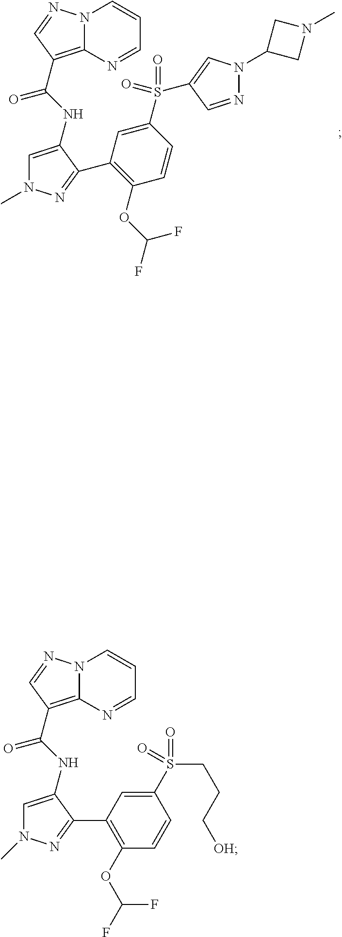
N12C(=C(C(NC3=CN(C)N=C3C3=C(OC(F)F)C=CC(S(=O)(=O)C4=CN(C5CN(C)C5)N=C4)=C3)=O)C=N1)N=CC=C2.N12C(=C(C(NC3=CN(C)N=C3C3=C(OC(F)F)C=CC(S(=O)(CCC[OH])=O)=C3)=O)C=N1)N=CC=C2
